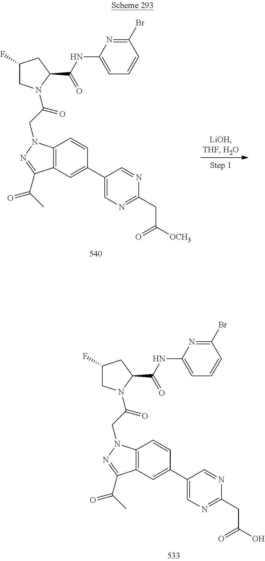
C1(C2=CC3=C(C=C2)N(CC(=O)N2CC(F)CC2C(=O)NC2=CC=CC(Br)=N2)N=C3C(C)=O)=CN=C(CC(=O)O)N=C1.C1(C2=CC3=C(C=C2)N(CC(=O)N2CC(F)CC2C(=O)NC2=CC=CC(Br)=N2)N=C3C(C)=O)=CN=C(CC(=O)[OCH3])N=C1
